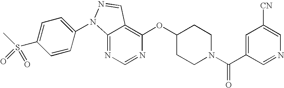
C12=NC=NC(OC3CCN(C(C4=CC([CN])=CN=C4)=O)CC3)=C1C=NN2C1=CC=C(S(C)(=O)=O)C=C1
